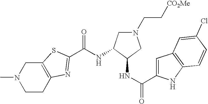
CN1CCC2=C(C1)SC(C(NC1C(NC(=O)C3=CC4=C(N3)C=CC(Cl)=C4)CN(CC[CO2Me])C1)=O)=N2
